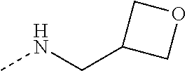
CNCC1COC1
